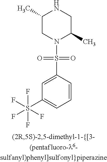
C1(C)CN(S(=O)(=O)C2=CC(S(F)(F)(F)(F)F)=CC=C2)C(C)CN1
